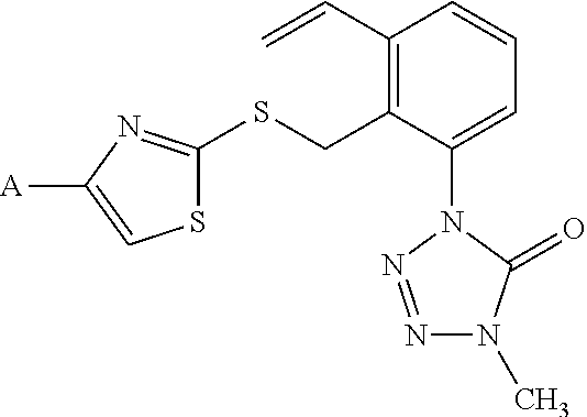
S1C(SCC2=C(C=C)C=CC=C2N2N=NN(C)C2=O)=NC([A])=C1
